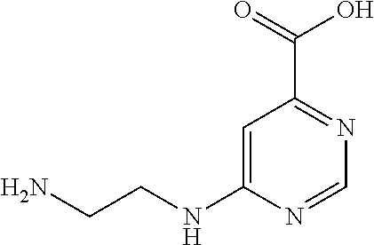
C1=C(NCCN)N=CN=C1C(=O)O
